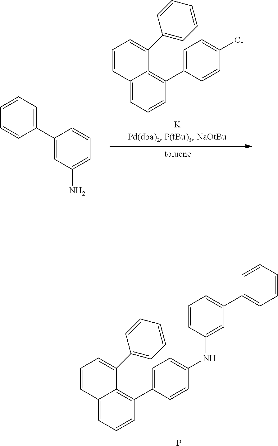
C1=C(C2=C3C(=CC=C2)C=CC=C3C2=CC=CC=C2)C=CC(NC2=CC(C3=CC=CC=C3)=CC=C2)=C1.P.C1(C2=CC=CC=C2)=CC(N)=CC=C1.C1=C(C2=C3C(=CC=C2)C=CC=C3C2=CC=CC=C2)C=CC(Cl)=C1
